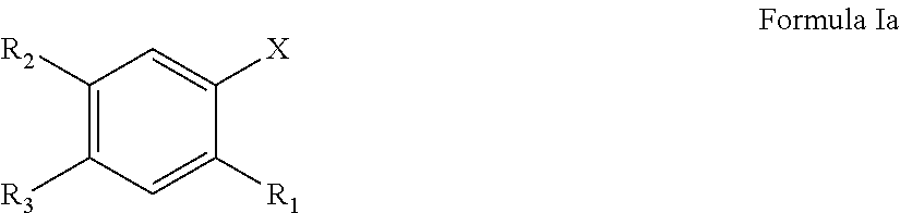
C1([R2])=C([R3])C=C([R1])C([X])=C1
